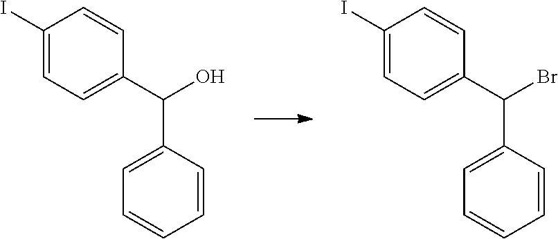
C1(I)=CC=C(C(Br)C2=CC=CC=C2)C=C1.C1(I)=CC=C(C(O)C2=CC=CC=C2)C=C1
